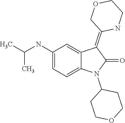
C1(N2C(=O)C(=C3COCCN3)C3=CC(NC(C)C)=CC=C23)CCOCC1
